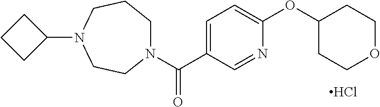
N1(C(C2=CC=C(OC3CCOCC3)N=C2)=O)CCCN(C2CCC2)CC1.Cl
